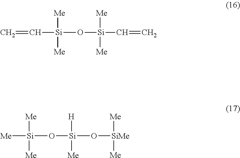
C=C[Si](O[Si](C=C)([Me])[Me])([Me])[Me].[Me][Si](O[Si](O[SiMe]([Me])[Me])([H])[Me])([Me])[Me]
